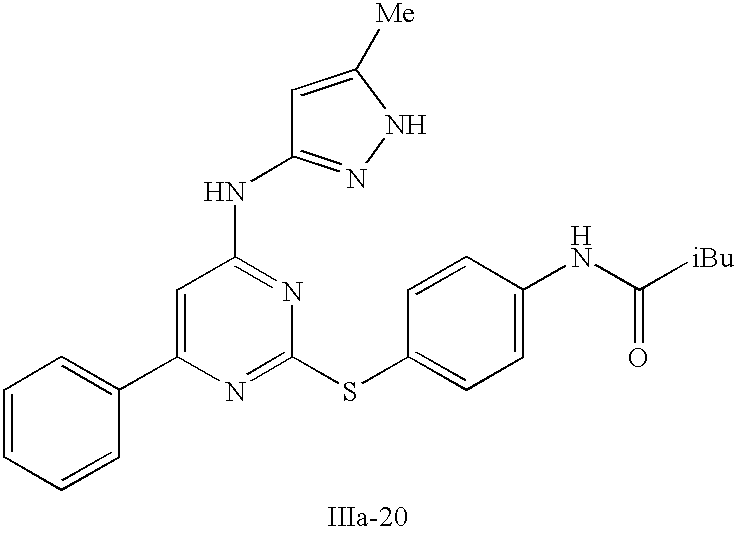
C1=C(C2=CC=CC=C2)N=C(SC2=CC=C(NC([iBu])=O)C=C2)N=C1NC1=NNC([Me])=C1
